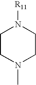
C1CN(C)CCN1[R11]
